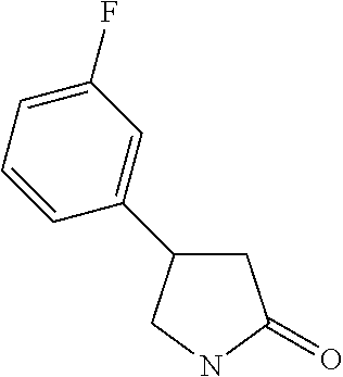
C1C(C2=CC(F)=CC=C2)CNC1=O
